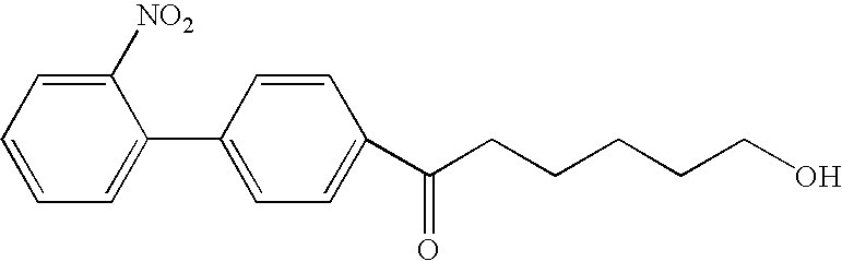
C1=CC=C(C2=CC=C(C(CCCCCO)=O)C=C2)C([NO2])=C1
